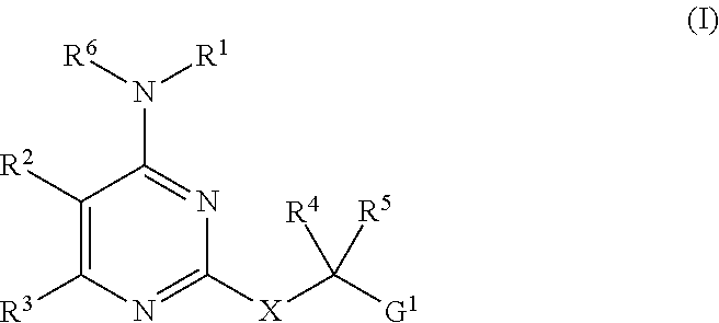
C1([R2])=C([R3])N=C([X]C([G1])([R4])[R5])N=C1N([R6])[R1]
